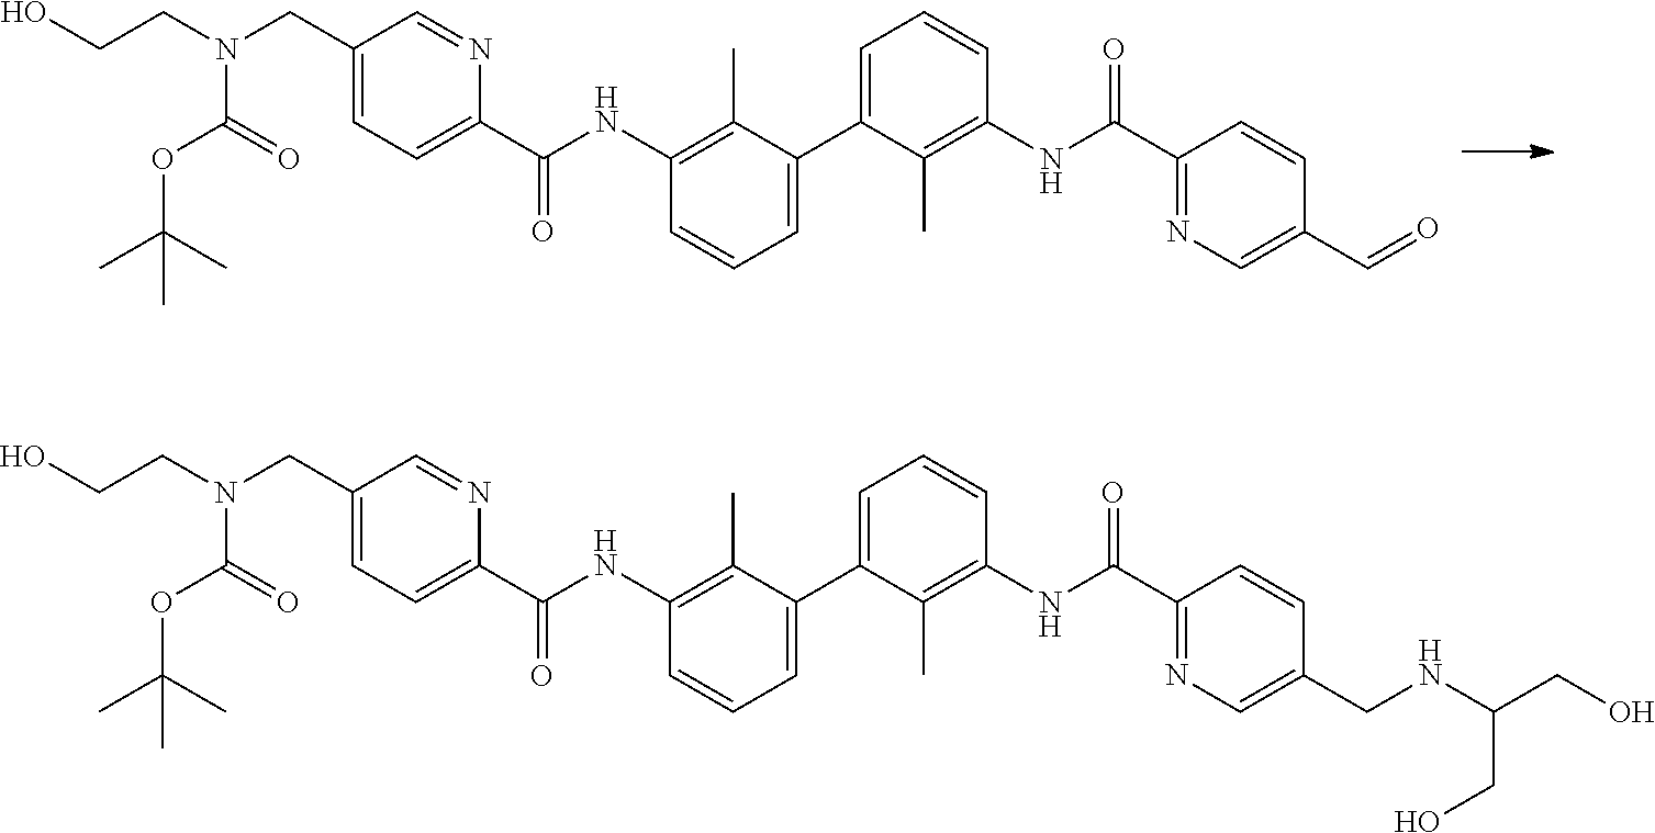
N(C(C1=CC=C(CN(CCO)C(=O)OC(C)(C)C)C=N1)=O)C1=C(C)C(C2=CC=CC(NC(C3=NC=C(C=O)C=C3)=O)=C2C)=CC=C1.N(C(C1=CC=C(CN(CCO)C(=O)OC(C)(C)C)C=N1)=O)C1=C(C)C(C2=CC=CC(NC(C3=NC=C(CNC(CO)CO)C=C3)=O)=C2C)=CC=C1
